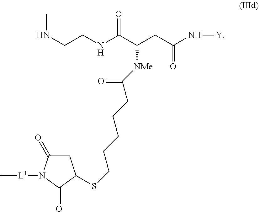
C[L1]N1C(=O)C(SCCCCCC([NMe]C(CC(N[Y])=O)C(NCCNC)=O)=O)CC1=O
